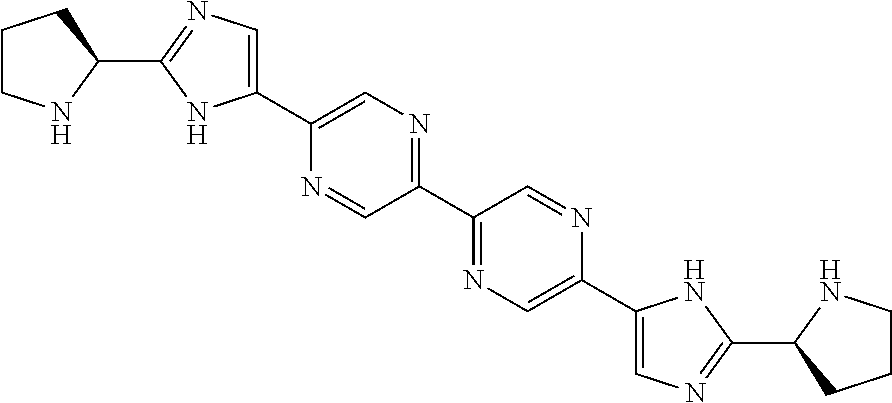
C1(C2=NC=C(C3=CN=C(C4NCCC4)N3)N=C2)=NC=C(C2=CN=C(C3CCCN3)N2)N=C1
